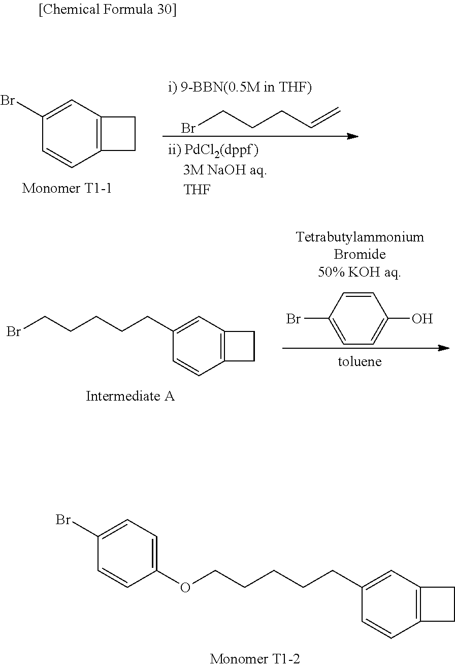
C1(Br)=CC=C(OCCCCCC2=CC3=C(C=C2)CC3)C=C1.C1(Br)=CC2=C(C=C1)CC2.BrCCCC=C.BrCCCCCC1=CC2=C(C=C1)CC2.C1=CC(O)=CC=C1Br
